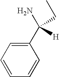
C1=CC=CC(C(N)([H])CC)=C1
